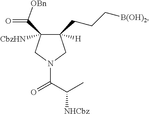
C1(CCC[B(OH)2])([H])C(C([OBn])=O)([CbzHN])CN(C(C(C)[NHCbz])=O)C1
